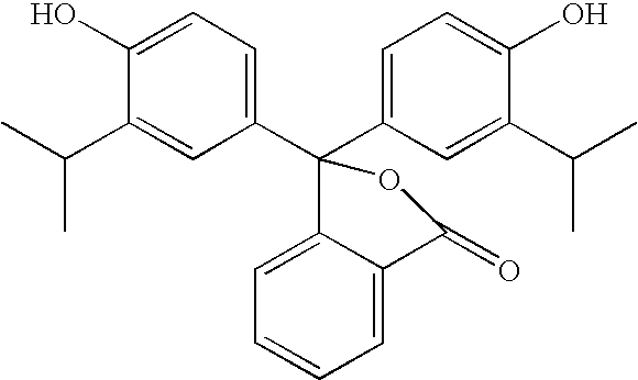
C1=C(O)C(C(C)C)=CC(C2(C3=CC=C(O)C(C(C)C)=C3)C3=CC=CC=C3C(=O)O2)=C1
